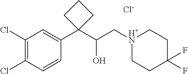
C1(Cl)=C(Cl)C=CC(C2(C(C[H+N]3CCC(F)(F)CC3)O)CCC2)=C1.[Cl-]
